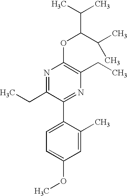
C1(OC(C(C)C)C(C)C)=C(CC)N=C(C2=CC=C(OC)C=C2C)C(CC)=N1
